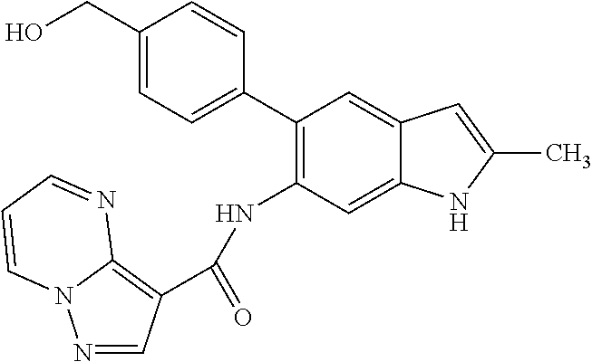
N1=CC(C(=O)NC2=C(C3=CC=C(CO)C=C3)C=C3C(=C2)NC(C)=C3)=C2N1C=CC=N2
